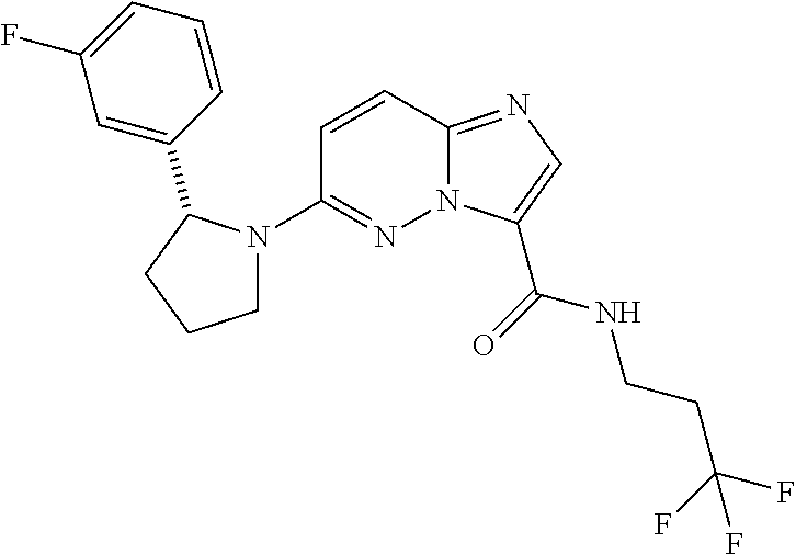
N12C(=NC=C1C(=O)NCCC(F)(F)F)C=CC(N1CCCC1C1=CC(F)=CC=C1)=N2
